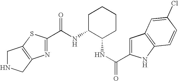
C(NC1C(NC(=O)C2=CC3=C(N2)C=CC(Cl)=C3)CCCC1)(=O)C1=NC2=C(S1)CNC2
